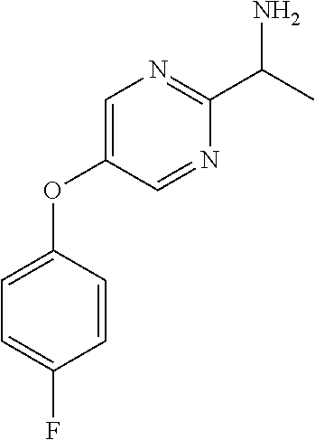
C1=C(OC2=CC=C(F)C=C2)C=NC(C(C)N)=N1
